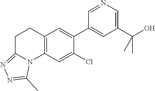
C12=C(C=C(Cl)C(C3=CC(C(O)(C)C)=CN=C3)=C1)N1C(=NN=C1C)CC2
